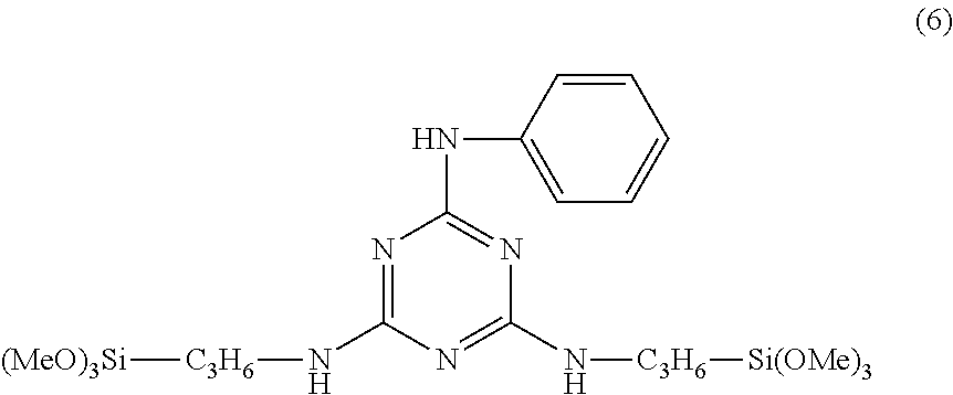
N1=C(N[C3H6][(MeO)3Si])N=C(N[C3H6][Si(OMe)3])N=C1NC1=CC=CC=C1
